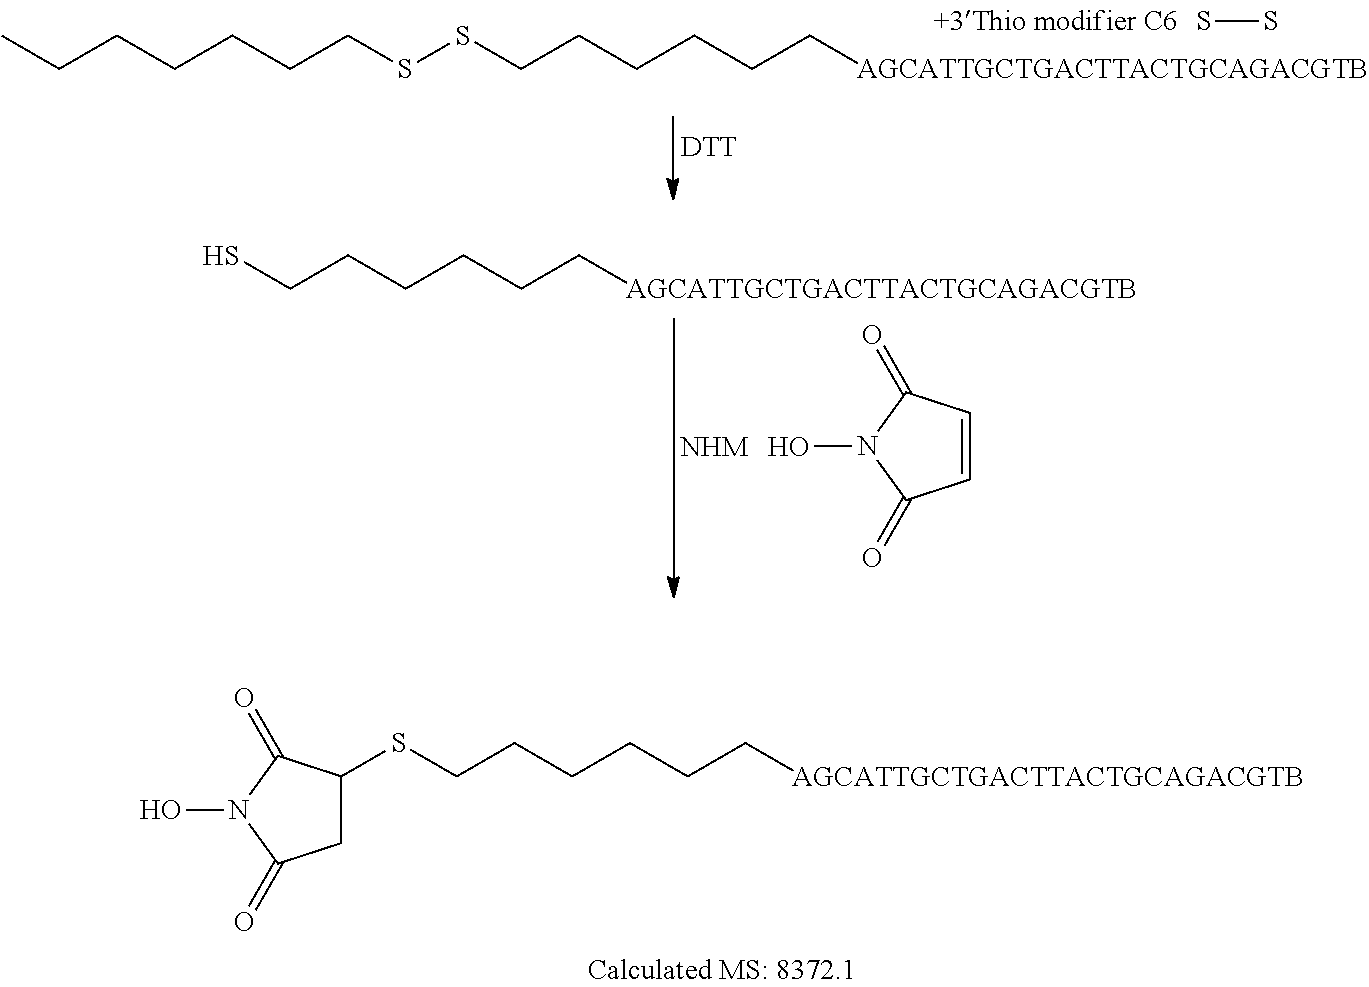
C1=CC(=O)N(O)C1=O.SCCCCCC[AGCATTGCTGACTTACTGCAGACGTB].C1C(SCCCCCC[AGCATTGCTGACTTACTGCAGACGTB])C(=O)N(O)C1=O.SS.CCCCCCCSSCCCCCC[AGCATTGCTGACTTACTGCAGACGTB].[DTT]
